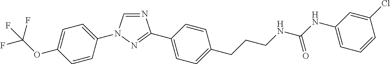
N1=CN(C2=CC=C(OC(F)(F)F)C=C2)N=C1C1=CC=C(CCCNC(NC2=CC=CC(Cl)=C2)=O)C=C1
